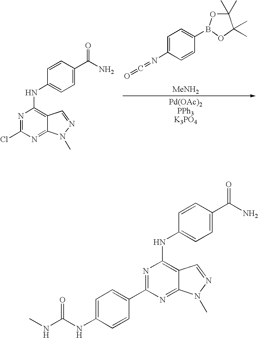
C1=C(N=C=O)C=CC(B2OC(C)(C)C(C)(C)O2)=C1.[MeNH2].N1=C(Cl)N=C2C(=C1NC1=CC=C(C(N)=O)C=C1)C=NN2C.C1=C(C2=NC(NC3=CC=C(C(N)=O)C=C3)=C3C(=N2)N(C)N=C3)C=CC(NC(NC)=O)=C1
